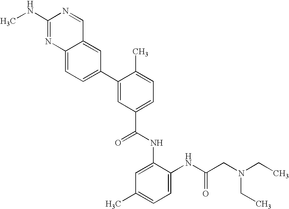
C12=CC=C(C3=CC(C(=O)NC4=CC(C)=CC=C4NC(CN(CC)CC)=O)=CC=C3C)C=C1C=NC(NC)=N2
